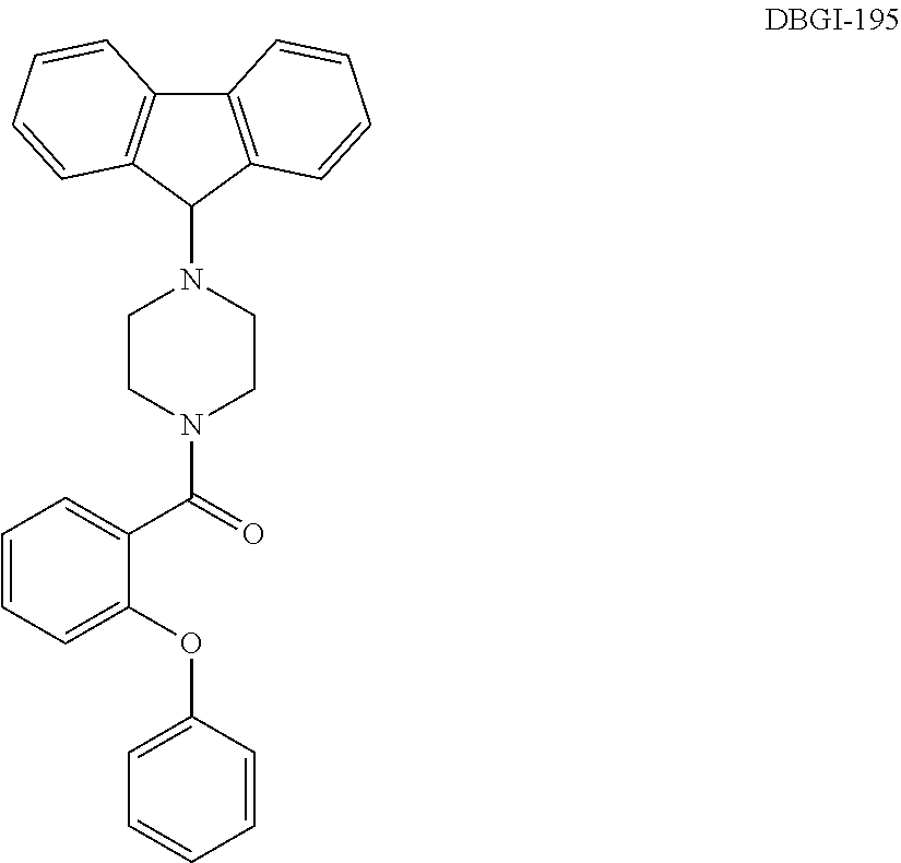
C12=C(C(N3CCN(C(=O)C4=CC=CC=C4OC4=CC=CC=C4)CC3)C3=C1C=CC=C3)C=CC=C2
